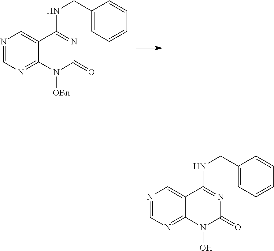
N1=CN=C2C(=C1)C(NCC1=CC=CC=C1)=NC(=O)N2O.N1=CN=C2C(=C1)C(NCC1=CC=CC=C1)=NC(=O)N2[OBn]
